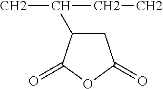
C1C(C(C)CC)C(=O)OC1=O
